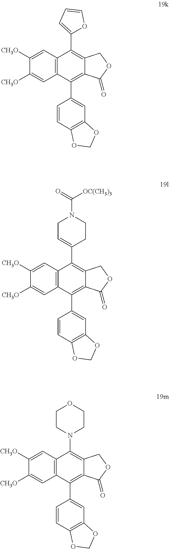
C12=C(C=C([CH3O])C([CH3O])=C1)C(C1=CC=CO1)=C1C(=C2C2=CC3=C(C=C2)OCO3)C(=O)OC1.C12=C(C=C([CH3O])C([CH3O])=C1)C(C1=CCN(C([OC(CH3)3])=O)CC1)=C1C(=C2C2=CC3=C(C=C2)OCO3)C(=O)OC1.C12=C(C=C([CH3O])C([CH3O])=C1)C(N1CCOCC1)=C1C(=C2C2=CC3=C(C=C2)OCO3)C(=O)OC1
